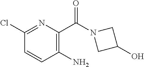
C1(N)=C(C(=O)N2CC(O)C2)N=C(Cl)C=C1
